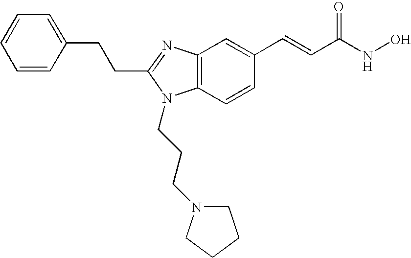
C(C1=NC2=C(C=CC(C=CC(NO)=O)=C2)N1CCCN1CCCC1)CC1=CC=CC=C1
